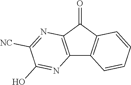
C12=C(C(=O)C3=C1C=CC=C3)N=C([NC])C(O)=N2
